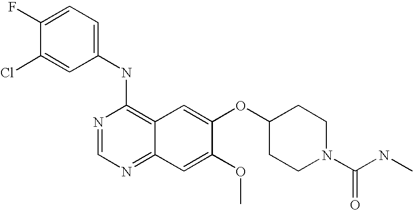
C1=C(Cl)C(F)=CC=C1NC1=C2C(=NC=N1)C=C(OC)C(OC1CCN(C(NC)=O)CC1)=C2
